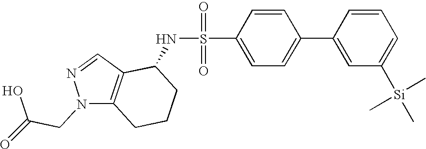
C1=C(C2=CC=C(S(=O)(=O)NC3C4=C(N(CC(O)=O)N=C4)CCC3)C=C2)C=CC=C1[Si](C)(C)C
